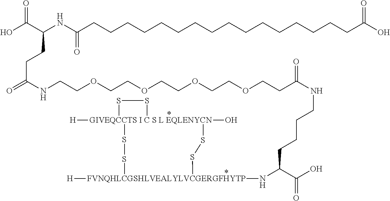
[GIVEQCCTS I C S L EQLENYCN]12([H])(O)(SS[FVNQHLCGSHLVEALYLVCGERGFHYTP]([H])(NC(C(O)=O)CCCCNC(CCOCCOCCOCCOCCNC(=O)CCC(C(O)=O)NC(CCCCCCCCCCCCCCCCC(O)=O)=O)=O)SS1)SS2
